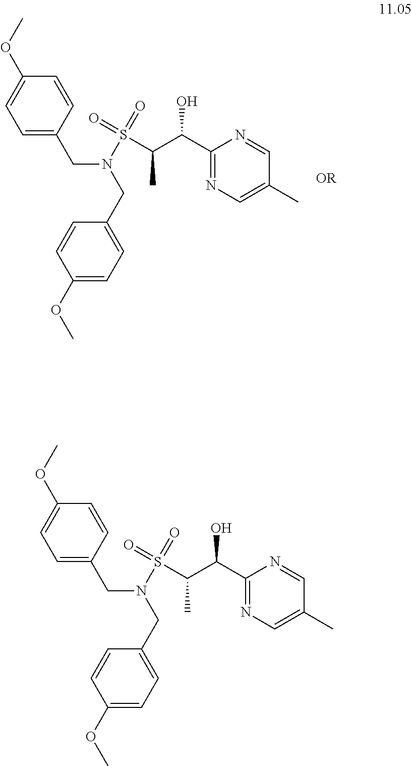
C1=C(CN(CC2=CC=C(OC)C=C2)S(=O)(=O)C(C(C2=NC=C(C)C=N2)O)C)C=CC(OC)=C1.C1=C(CN(CC2=CC=C(OC)C=C2)S(=O)(=O)C(C(C2=NC=C(C)C=N2)O)C)C=CC(OC)=C1
